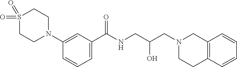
C1(N2CCS(=O)(=O)CC2)=CC(C(NCC(CN2CCC3=C(C2)C=CC=C3)O)=O)=CC=C1
